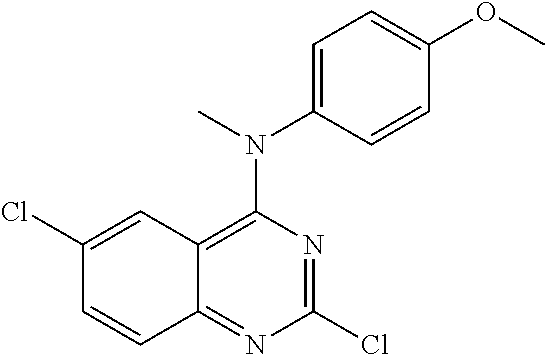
C12=NC(Cl)=NC(N(C)C3=CC=C(OC)C=C3)=C1C=C(Cl)C=C2
